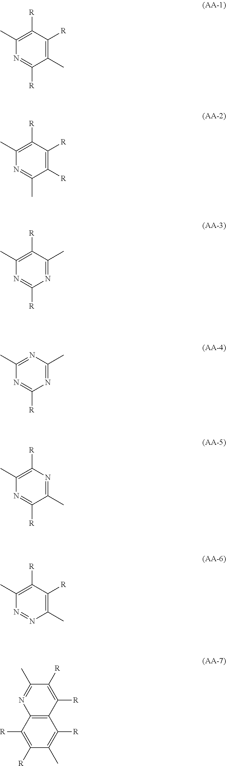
C1(C)=C([R])C([R])=C(C)C([R])=N1.C1(C)=C([R])C([R])=C([R])C(C)=N1.C1(C)=C([R])C(C)=NC([R])=N1.C1(C)=NC(C)=NC([R])=N1.C1(C)=C([R])N=C(C)C([R])=N1.C1(C)=C([R])C([R])=C(C)N=N1.C1([R])=C([R])C(C)=NC2=C1C([R])=C(C)C([R])=C2[R]
